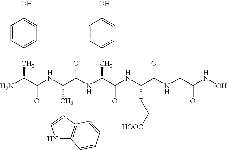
NC(C(NC(C(NC(C(NC(C(NCC(N[OH])=O)=O)CC[HOOC])=O)CC1=CC=C(O)C=C1)=O)CC1=CNC2=C1C=CC=C2)=O)CC1=CC=C(O)C=C1
